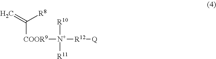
C=C([R8])[COOR9][N+]([R10])([R11])[R12][Q]
